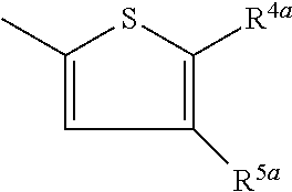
C1=C(C)SC([R4a])=C1[R5a]
